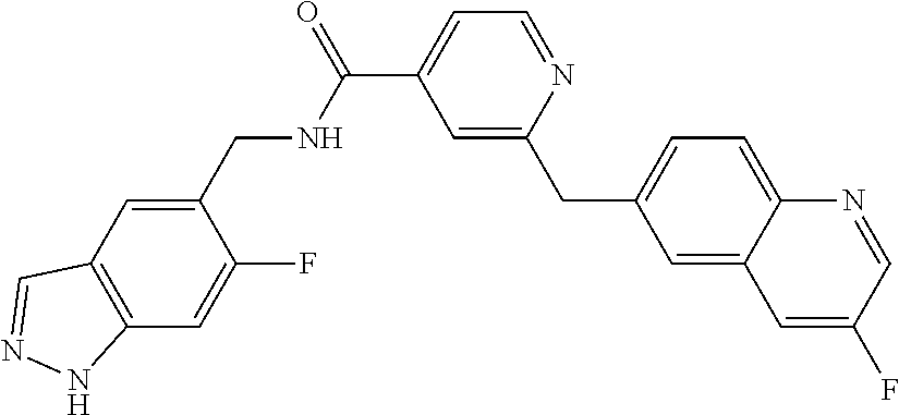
C1=C(C(=O)NCC2=CC3=C(C=C2F)NN=C3)C=C(CC2=CC=C3C(=C2)C=C(F)C=N3)N=C1
